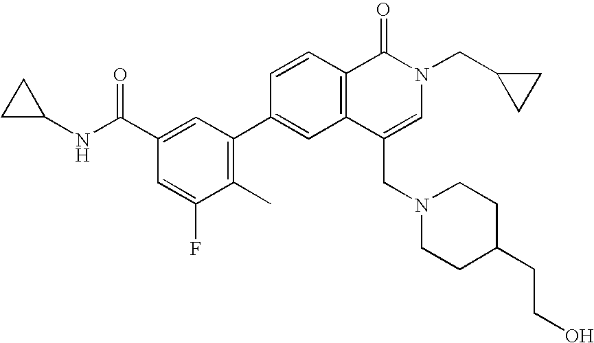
C1C(NC(C2=CC(C3=CC4=C(C=C3)C(=O)N(CC3CC3)C=C4CN3CCC(CCO)CC3)=C(C)C(F)=C2)=O)C1
